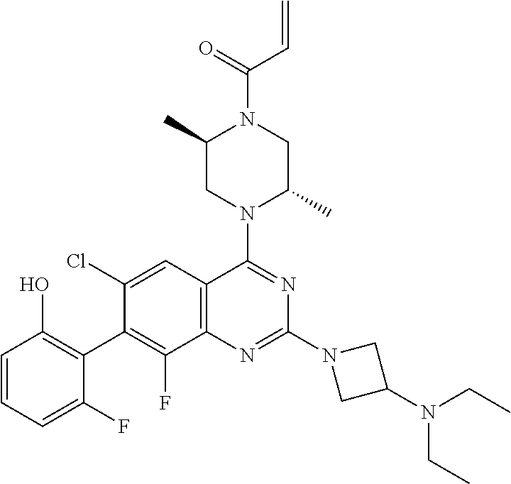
C1=CC=C(F)C(C2=C(F)C3=C(C=C2Cl)C(N2C(C)CN(C(=O)C=C)C(C)C2)=NC(N2CC(N(CC)CC)C2)=N3)=C1O
